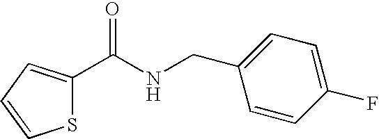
S1C(C(NCC2=CC=C(F)C=C2)=O)=CC=C1
